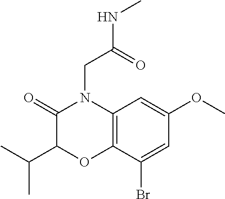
C1(=O)C(C(C)C)OC2=C(N1CC(NC)=O)C=C(OC)C=C2Br
